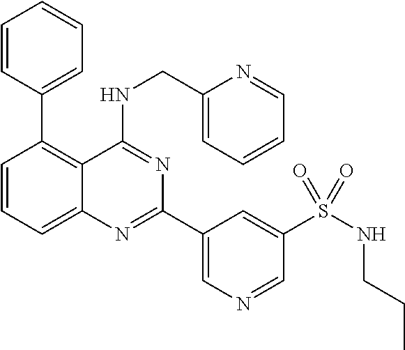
C1=C(C2=NC3=CC=CC(C4=CC=CC=C4)=C3C(NCC3=CC=CC=N3)=N2)C=C(S(NCCC)(=O)=O)C=N1
